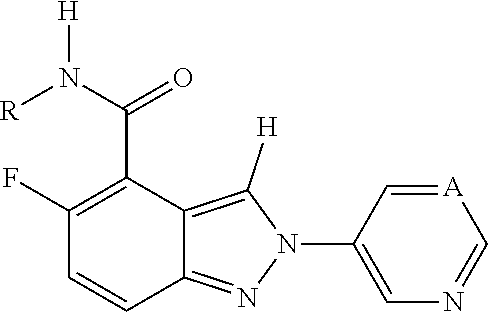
C1(F)=C(C(N([R])[H])=O)C2=C([H])N(C3=CN=C[A]=C3)N=C2C=C1
